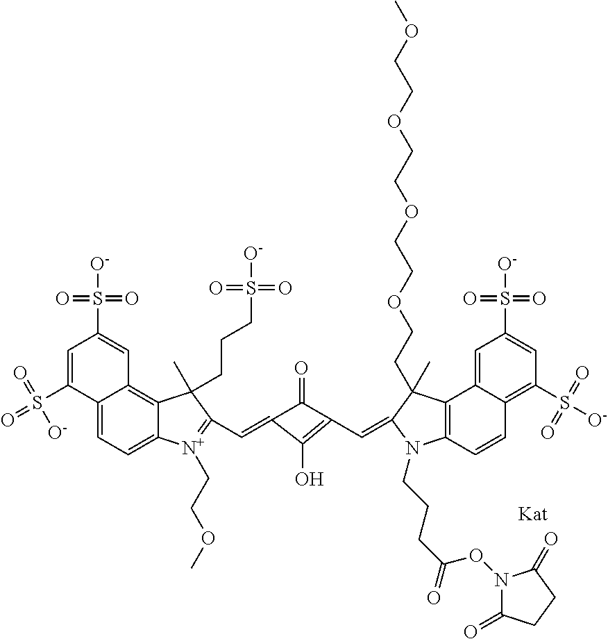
C12=CC=C3C(=C1C=C(S([O-])(=O)=O)C=C2S(=O)(=O)[O-])C(C)(CCCS([O-])(=O)=O)C(C=C1C(=O)C(C=C2C(CCOCCOCCOCCOC)(C)C4=C(C=CC5=C(S([O-])(=O)=O)C=C(S([O-])(=O)=O)C=C45)N2CCCC(=O)ON2C(=O)CCC2=O)=C1O)=[N+]3CCOC
